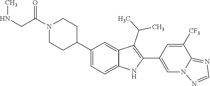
N1(C(CNC)=O)CCC(C2=CC=C3C(=C2)C(C(C)C)=C(C2=CN4C(=NC=N4)C([CF3])=C2)N3)CC1
